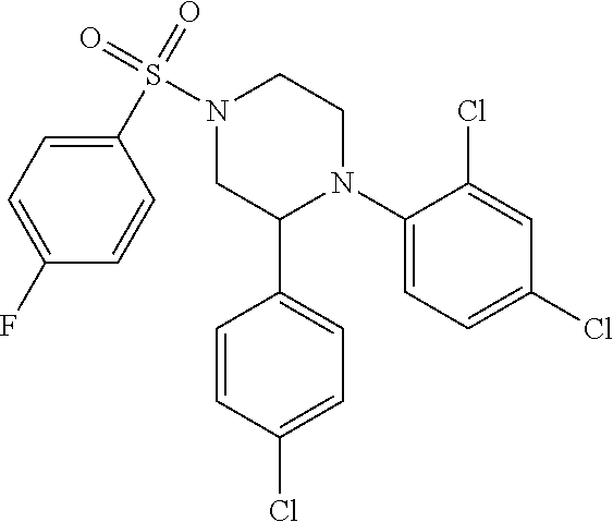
C1(N2CCN(S(=O)(=O)C3=CC=C(F)C=C3)CC2C2=CC=C(Cl)C=C2)=CC=C(Cl)C=C1Cl
